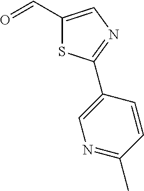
N1=C(C)C=CC(C2=NC=C(C=O)S2)=C1
